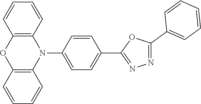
C12=C(C=CC=C1)N(C1=CC=C(C3=NN=C(C4=CC=CC=C4)O3)C=C1)C1=C(O2)C=CC=C1
